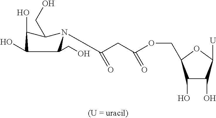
C1(O)C(O)C([U])OC1COC(CC(=O)N1C(CO)C(O)C(O)C1CO)=O
